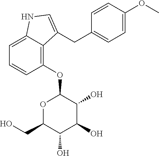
C1=C2C(=C(OC3OC(CO)C(O)C(O)C3O)C=C1)C(CC1=CC=C(OC)C=C1)=CN2
